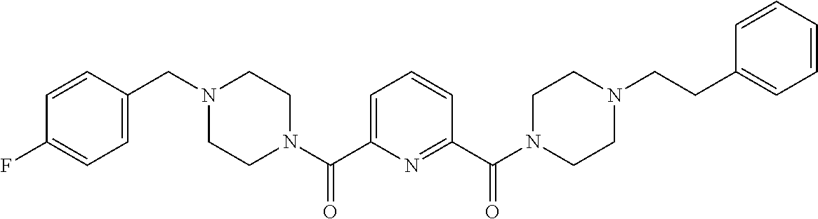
C1=C(C(N2CCN(CC3=CC=C(F)C=C3)CC2)=O)N=C(C(N2CCN(CCC3=CC=CC=C3)CC2)=O)C=C1
